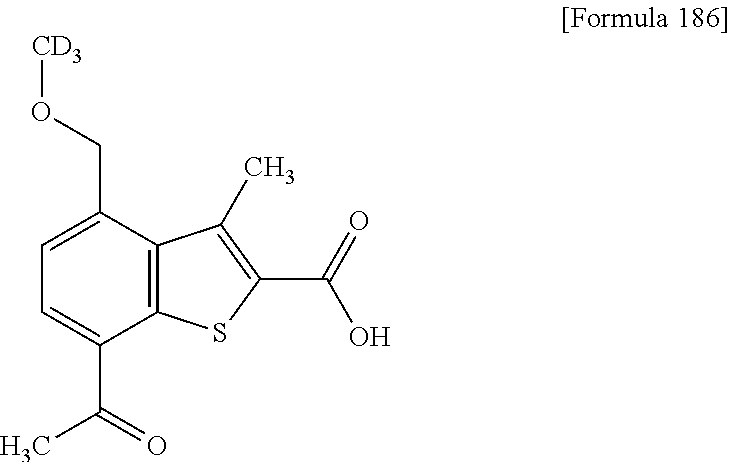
[CD3]OCC1=CC=C(C(=O)C)C2=C1C(C)=C(C(=O)O)S2
